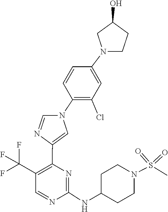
N1=CC(C(F)(F)F)=C(C2=CN(C3=C(Cl)C=C(N4CCC(O)C4)C=C3)C=N2)N=C1NC1CCN(S(=O)(=O)C)CC1
